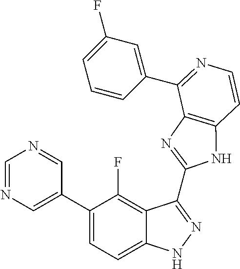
C1=C(C2=CC=C3C(=C2F)C(C2=NC4=C(N2)C=CN=C4C2=CC(F)=CC=C2)=NN3)C=NC=N1
